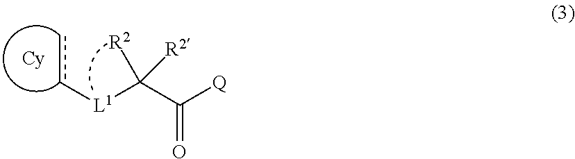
c([L1]C(C([Q])=O)([R2])[R2])c
